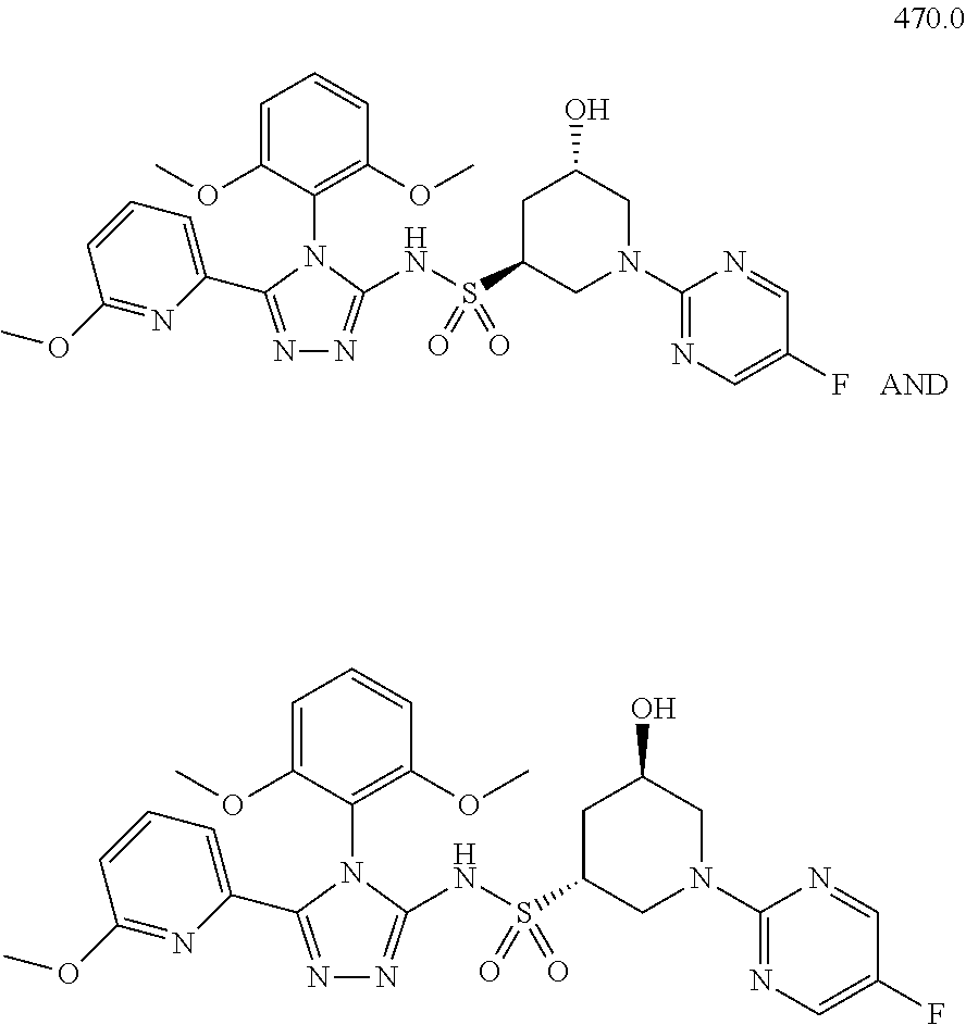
N1=C(C2=CC=CC(OC)=N2)N(C2=C(OC)C=CC=C2OC)C(NS(C2CC(O)CN(C3=NC=C(F)C=N3)C2)(=O)=O)=N1.N1=C(C2=CC=CC(OC)=N2)N(C2=C(OC)C=CC=C2OC)C(NS(C2CC(O)CN(C3=NC=C(F)C=N3)C2)(=O)=O)=N1
